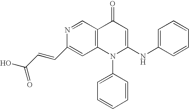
C1(C=CC(O)=O)=CC2=C(C=N1)C(=O)C=C(NC1=CC=CC=C1)N2C1=CC=CC=C1
